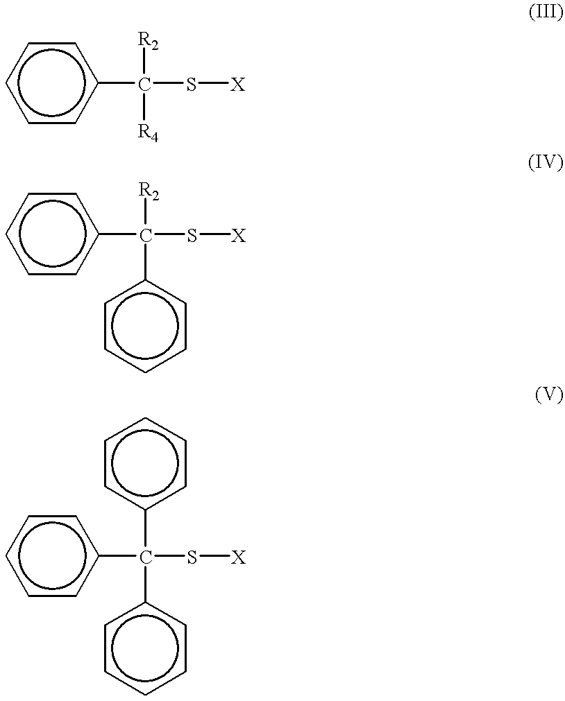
c1cccc(C([R2])([R4])S[X])c1.[R2]C(c1ccccc1)(c1ccccc1)S[X].c1(C(c2ccccc2)(S[X])c2ccccc2)ccccc1
